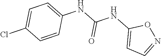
C1=C(Cl)C=CC(NC(NC2=CC=NO2)=O)=C1
